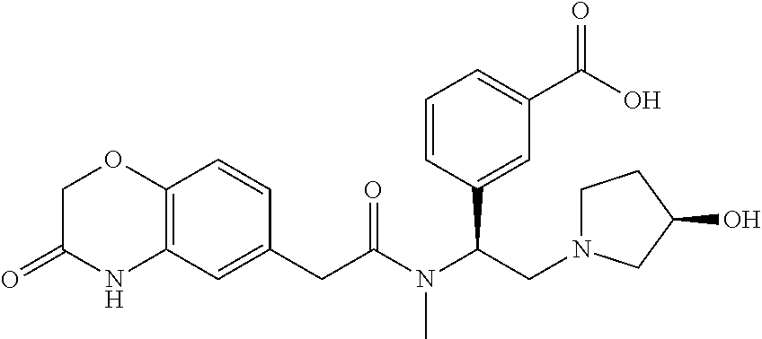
C12=C(C=C(CC(N(C(CN3CCC(O)C3)C3=CC(C(O)=O)=CC=C3)C)=O)C=C1)NC(=O)CO2
